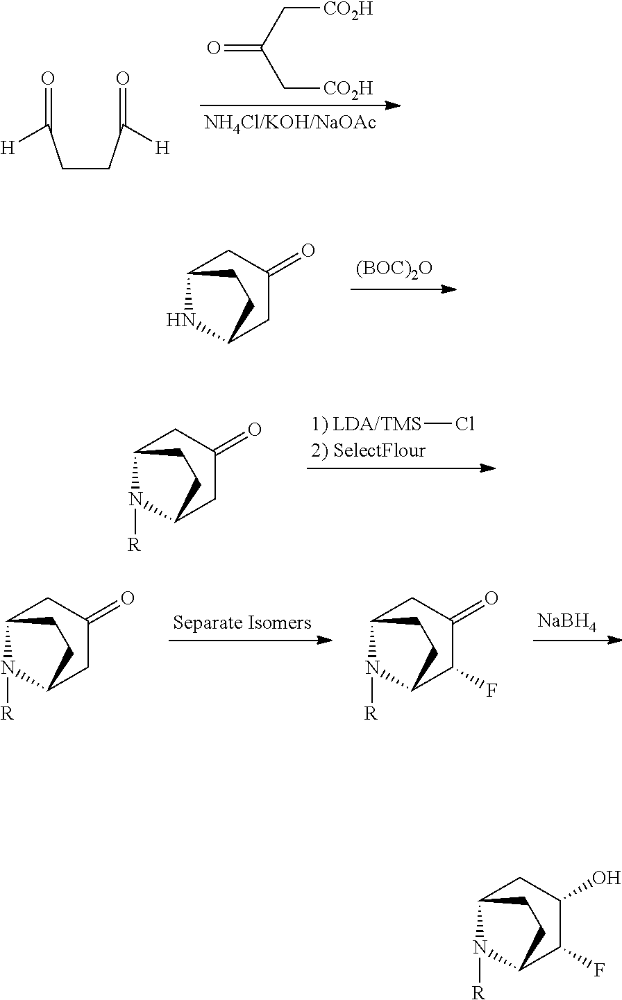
C(CC(=O)[H])C(=O)[H].O=C(C[CO2H])C[CO2H].C12NC(CC(=O)C1)CC2.[(BOC)2O].C12N([R])C(CC(=O)C1)CC2.[1) LDA/TMS]Cl.[NaBH4].C12N([R])C(CC(=O)C1)CC2.C12N([R])C(C(F)C(=O)C1)CC2.C12N([R])C(C(F)C(O)C1)CC2
